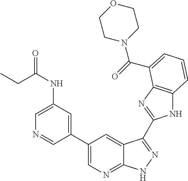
C1(C2=CN=C3C(=C2)C(C2=NC4=C(N2)C=CC=C4C(=O)N2CCOCC2)=NN3)=CC(NC(=O)CC)=CN=C1
